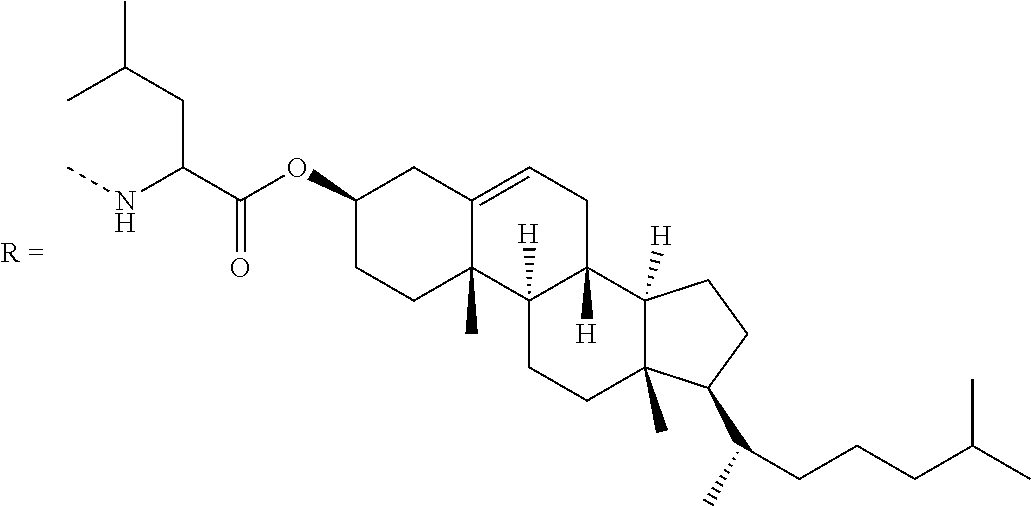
CC(CC(NC)C(OC1CCC2(C)C(=CCC3([H])C2([H])CCC2(C)C3([H])CCC2C(C)CCCC(C)C)C1)=O)C
